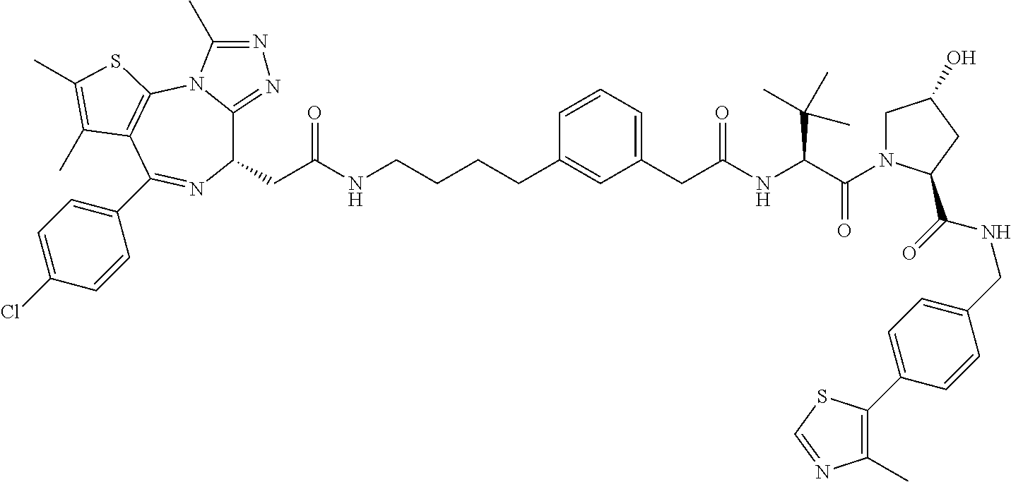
C1(CC(NCCCCC2=CC(CC(NC(C(=O)N3CC(O)CC3C(=O)NCC3=CC=C(C4=C(C)N=CS4)C=C3)C(C)(C)C)=O)=CC=C2)=O)C2=NN=C(C)N2C2=C(C(C3=CC=C(Cl)C=C3)=N1)C(C)=C(C)S2
